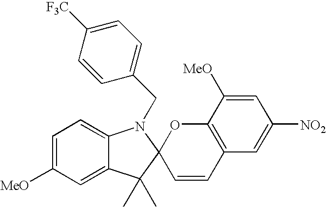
C1([MeO])=CC=C2C(=C1)C(C)(C)C1(N2CC2=CC=C([F3C])C=C2)C=CC2=C(O1)C([MeO])=CC([NO2])=C2
